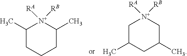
C1(C)CCCC(C)[N+]1([RB])[RA].C1C(C)CC(C)C[N+]1([RB])[RA]
